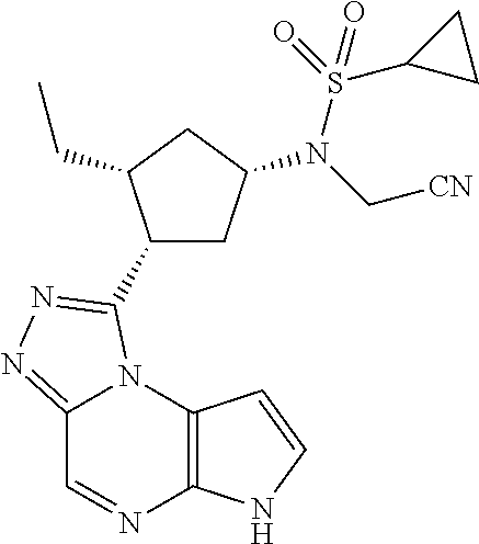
C12=NN=C(C3CC(N(S(C4CC4)(=O)=O)C[CN])CC3CC)N1C1=C(N=C2)NC=C1
